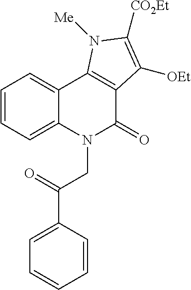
C1=CC=C2C(=C1)C1=C(C(=O)N2CC(=O)C2=CC=CC=C2)C([OEt])=C([CO2Et])N1[Me]
